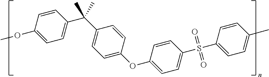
C1=CC(OC)=CC=C1C(C1=CC=C(OC2=CC=C(S(C3=CC=C(C)C=C3)(=O)=O)C=C2)C=C1)(C)C
